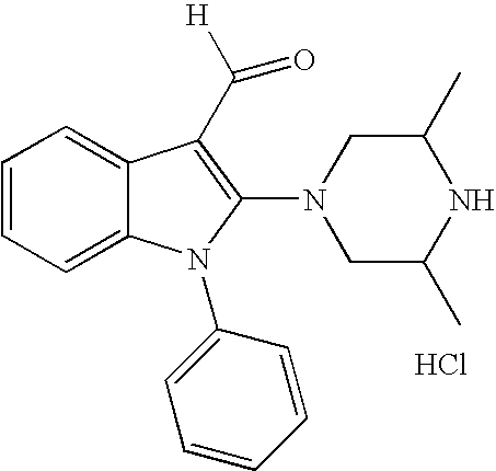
C1=CC=C2C(=C1)C(C([H])=O)=C(N1CC(C)NC(C)C1)N2C1=CC=CC=C1.Cl
